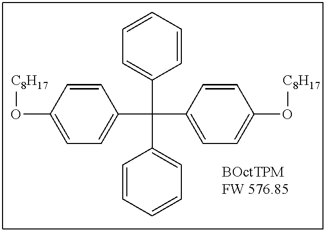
[C8H17]OC1=CC=C(C(C2=CC=C(O[C8H17])C=C2)(C2=CC=CC=C2)C2=CC=CC=C2)C=C1
